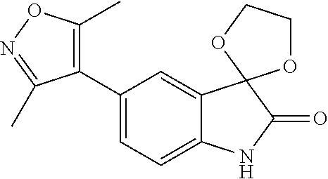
C1(C2=C(C)ON=C2C)=CC=C2C(=C1)C1(C(=O)N2)OCCO1
